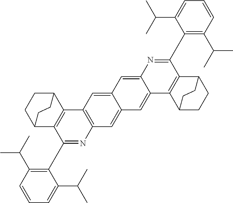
C1=CC(C(C)C)=C(C2=NC3=C(C4=C2C2CCC4CC2)C=C2C(=C3)C=C3C(=C2)N=C(C2=C(C(C)C)C=CC=C2C(C)C)C2=C3C3CCC2CC3)C(C(C)C)=C1
